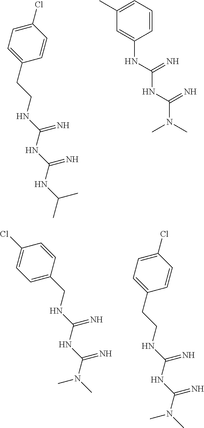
C1=CC(Cl)=CC=C1CCNC(NC(NC(C)C)=N)=N.C1=CC=C(C)C=C1NC(NC(N(C)C)=N)=N.C1=C(CNC(NC(N(C)C)=N)=N)C=CC(Cl)=C1.C1=CC(Cl)=CC=C1CCNC(NC(N(C)C)=N)=N
